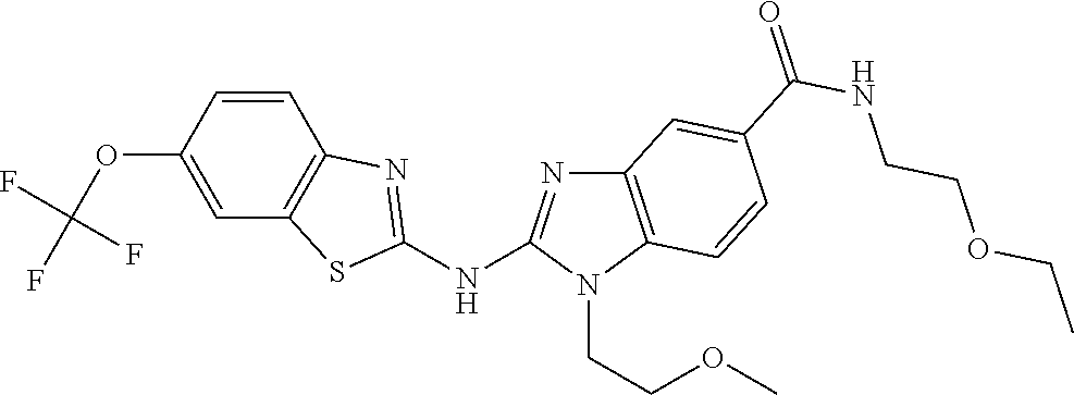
O(C1=CC2=C(C=C1)N=C(NC1=NC3=C(N1CCOC)C=CC(C(NCCOCC)=O)=C3)S2)C(F)(F)F
